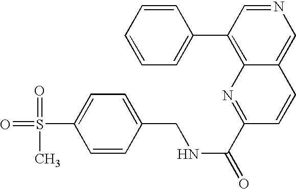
C1=CC=CC=C1C1=C2C(=CN=C1)C=CC(C(=O)NCC1=CC=C(S(=O)(=O)C)C=C1)=N2
